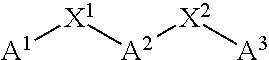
[A1][X1][A2][X2][A3]
